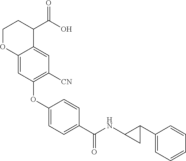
C1(OC2=C([CN])C=C3C(=C2)OCCC3C(O)=O)=CC=C(C(NC2C(C3=CC=CC=C3)C2)=O)C=C1
